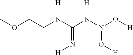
COCCN(C(=N[H])N([H])N(O[H])O[H])[H]
